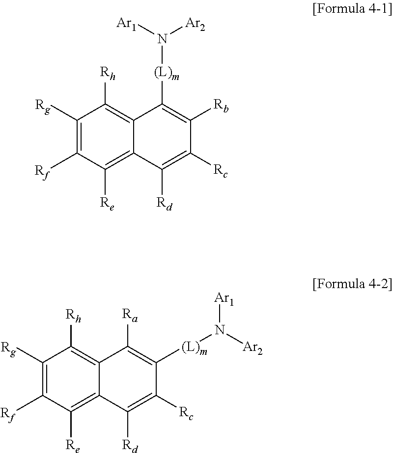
C1([Rg])=C([Rf])C([Re])=C2C(=C1[Rh])C([(L)m]N([Ar1])[Ar2])=C([Rb])C([Rc])=C2[Rd].C1([Rg])=C([Rf])C([Re])=C2C(=C1[Rh])C([Ra])=C([(L)m]N([Ar1])[Ar2])C([Rc])=C2[Rd]
